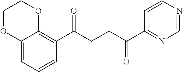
C1(C(CCC(C2=NC=NC=C2)=O)=O)=C2C(=CC=C1)OCCO2
